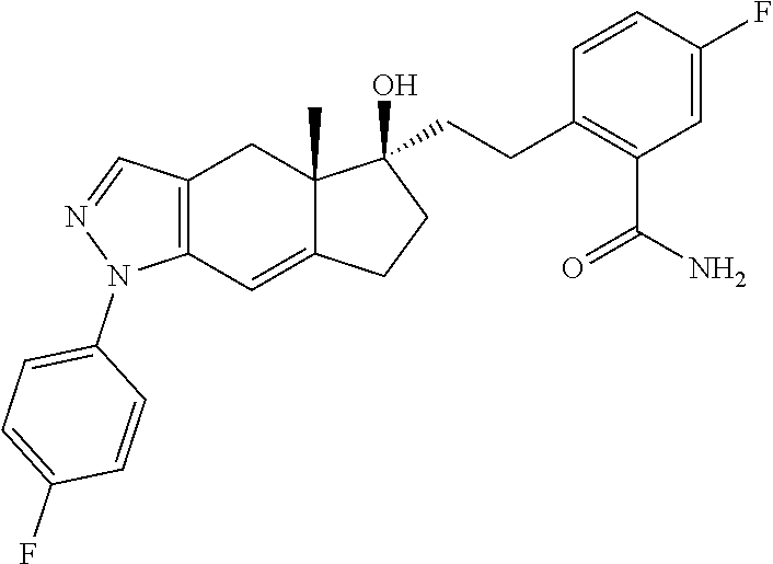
C1=CC(F)=CC(C(=O)N)=C1CCC1(O)C2(C)C(=CC3=C(C2)C=NN3C2=CC=C(F)C=C2)CC1
